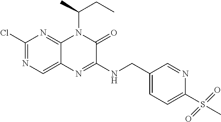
C1(Cl)=NC=C2C(=N1)N(C(C)CC)C(=O)C(NCC1=CC=C(S(C)(=O)=O)N=C1)=N2
